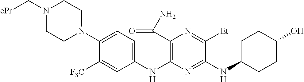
C1(NC2=C(C(N)=O)N=C([Et])C(NC3CCC(O)CC3)=N2)=CC=C(N2CCN(C[cPr])CC2)C([F3C])=C1
